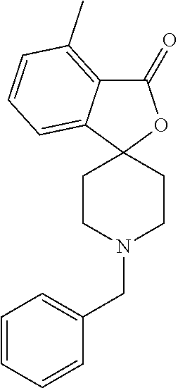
C1CN(CC2=CC=CC=C2)CCC12OC(=O)C1=C(C)C=CC=C21
